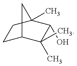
C1C2C(C)(C)C(O)C(C)(C1)C2
